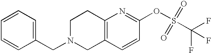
C1N(CC2=CC=CC=C2)CC2=C(C1)N=C(OS(=O)(=O)C(F)(F)F)C=C2
